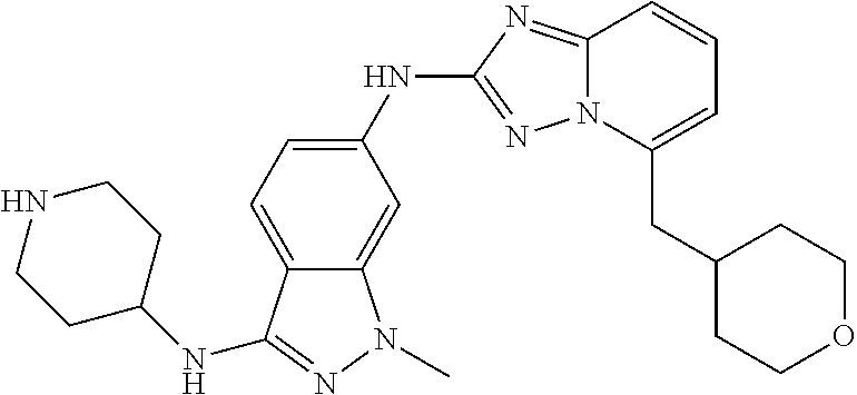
C12=NC(NC3=CC=C4C(=C3)N(C)N=C4NC3CCNCC3)=NN1C(CC1CCOCC1)=CC=C2
